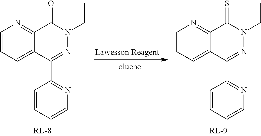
C1=CC=C2C(=N1)C(=O)N(CC)N=C2C1=NC=CC=C1.C1=CC=C2C(=N1)C(=S)N(CC)N=C2C1=NC=CC=C1
